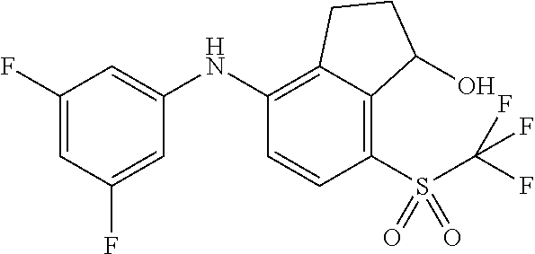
C1(NC2=CC(F)=CC(F)=C2)=C2C(=C(S(=O)(=O)C(F)(F)F)C=C1)C(O)CC2
